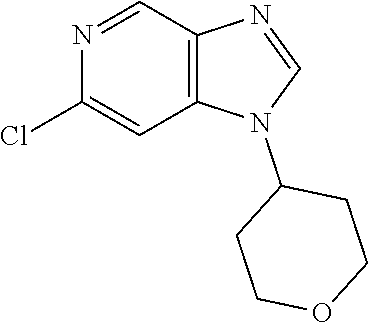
C12=C(C=NC(Cl)=C1)N=CN2C1CCOCC1
